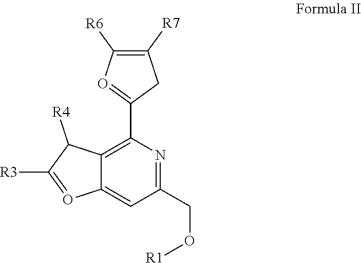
C12=C(C3=OC([R6])=C([R7])C3)N=C(CO[R1])C=C1O=C([R3])C2[R4]
